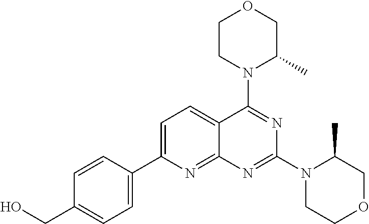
C1=C(C2=CC=C(CO)C=C2)N=C2C(=C1)C(N1C(C)COCC1)=NC(N1CCOCC1C)=N2
